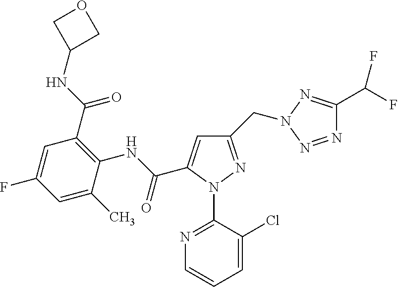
C1=C(C)C(NC(=O)C2=CC(CN3N=C(C(F)F)N=N3)=NN2C2=NC=CC=C2Cl)=C(C(=O)NC2COC2)C=C1F
